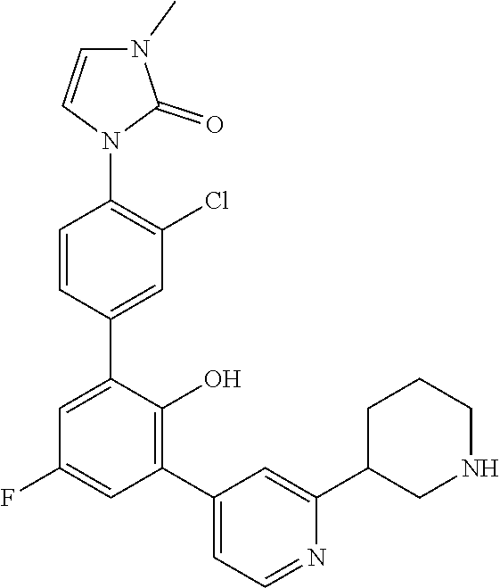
C1=CN(C2=C(Cl)C=C(C3=CC(F)=CC(C4=CC=NC(C5CNCCC5)=C4)=C3O)C=C2)C(=O)N1C
